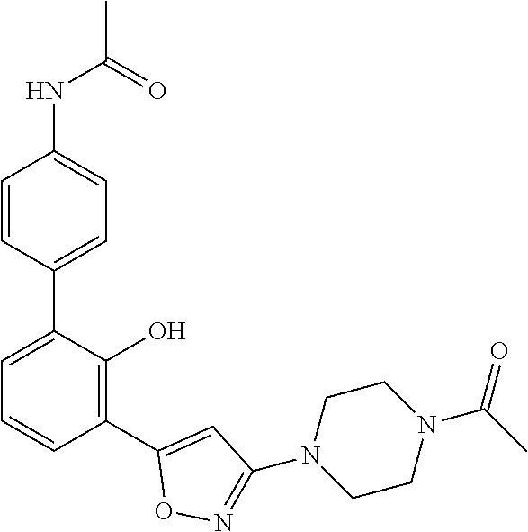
C1(NC(C)=O)=CC=C(C2=CC=CC(C3=CC(N4CCN(C(=O)C)CC4)=NO3)=C2O)C=C1
